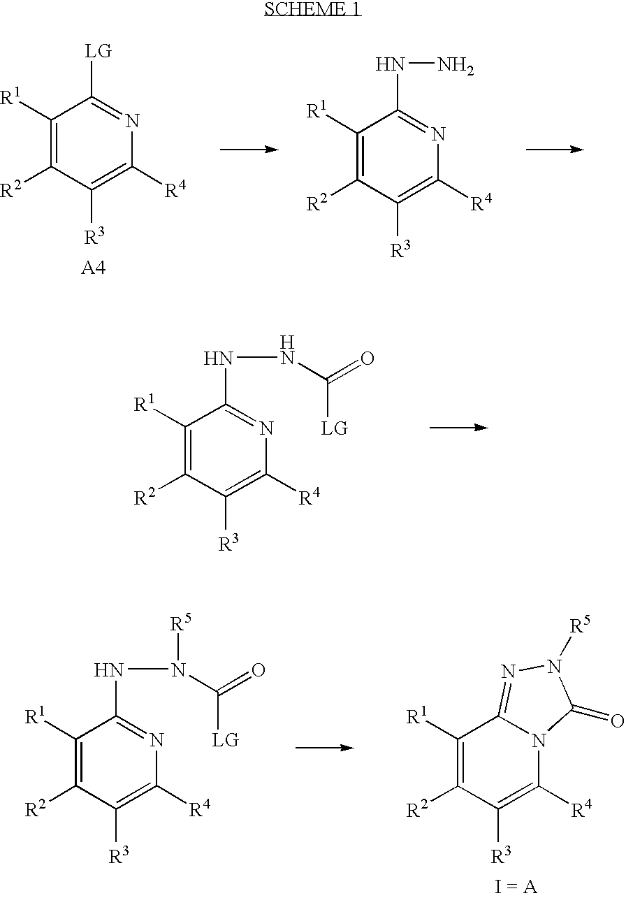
C1([R1])=C([R2])C([R3])=C([R4])N=C1[LG].C1([R1])=C([R2])C([R3])=C([R4])N=C1NN.C1([R1])=C([R2])C([R3])=C([R4])N=C1NNC(=O)[LG].C1([R1])=C([R2])C([R3])=C([R4])N=C1NN(C(=O)[LG])[R5].C1([R1])=C([R2])C([R3])=C([R4])N2C1=NN([R5])C2=O
